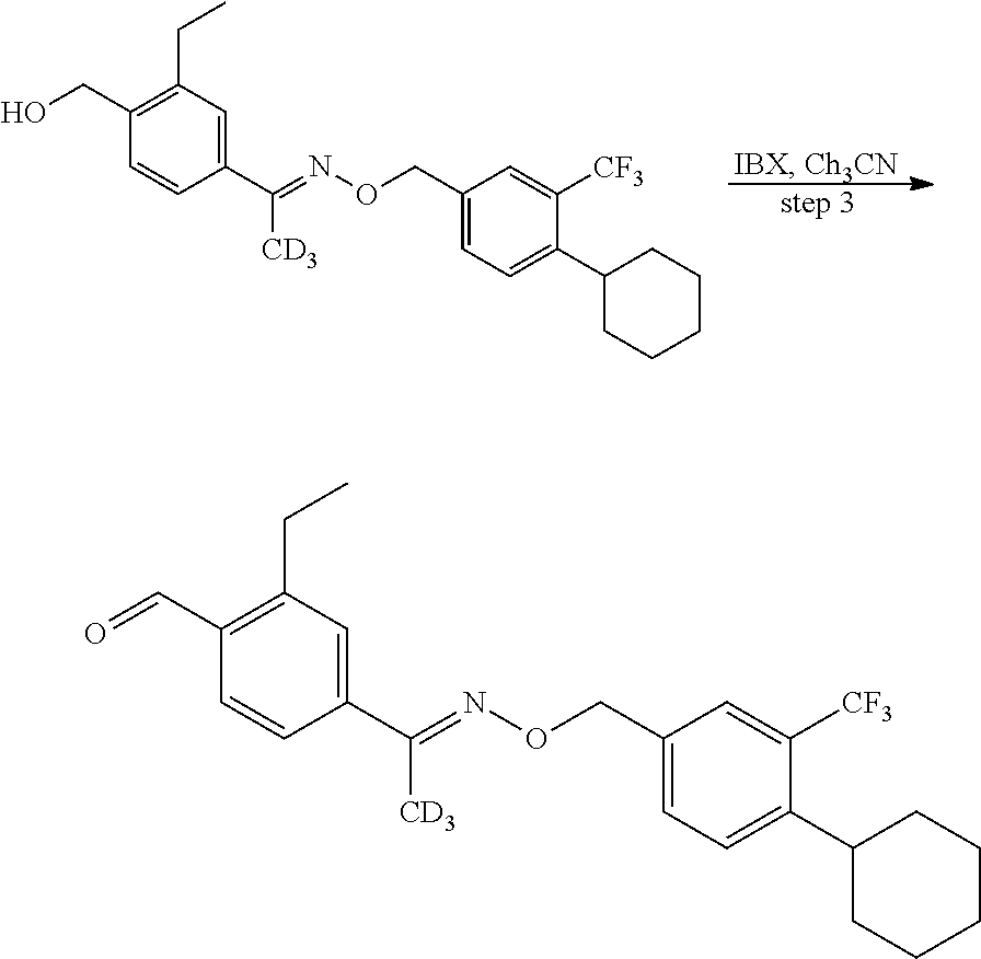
C1(CON=C([CD3])C2=CC(CC)=C(CO)C=C2)=CC=C(C2CCCCC2)C([CF3])=C1.C1(CON=C([CD3])C2=CC(CC)=C(C=O)C=C2)=CC=C(C2CCCCC2)C([CF3])=C1
